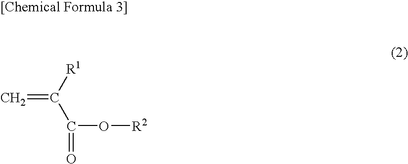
C=C([R1])C(O[R2])=O
